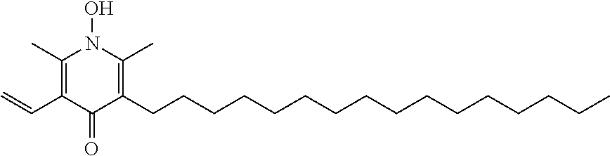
C1(C)=C(C=C)C(=O)C(CCCCCCCCCCCCCCCC)=C(C)N1O
